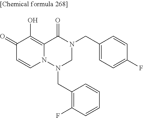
C1(=O)C=CN2C(=C1O)C(=O)N(CC1=CC=C(F)C=C1)CN2CC1=C(F)C=CC=C1
